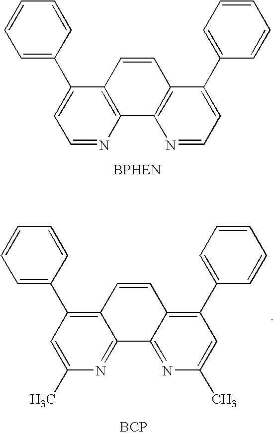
C1=NC2=C(C(C3=CC=CC=C3)=C1)C=CC1=C2N=CC=C1C1=CC=CC=C1.C1(C)=CC(C2=CC=CC=C2)=C2C(=N1)C1=NC(C)=CC(C3=CC=CC=C3)=C1C=C2.[BCP]
